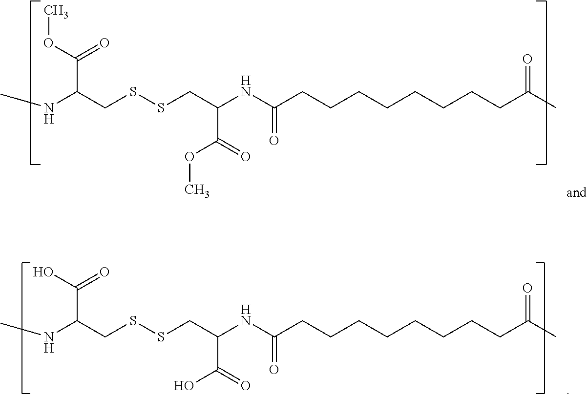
N(C(CSSCC(NC(CCCCCCCCC(C)=O)=O)C(OC)=O)C(OC)=O)C.N(C(CSSCC(NC(CCCCCCCCC(C)=O)=O)C(O)=O)C(O)=O)C
